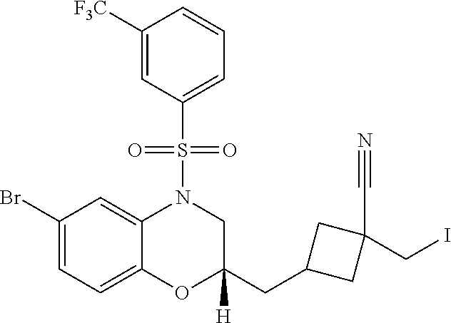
C1(Br)=CC=C2C(=C1)N(S(C1=CC=CC([F3C])=C1)(=O)=O)CC(CC1CC(CI)(C#N)C1)([H])O2
